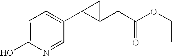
C1=C(O)N=CC(C2C(CC(OCC)=O)C2)=C1
